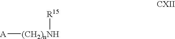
[A][(CH2)nNH][R15]
